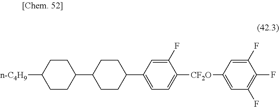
C1(C2CCC(C3=CC=C([CF2O]C4=CC(F)=C(F)C(F)=C4)C(F)=C3)CC2)CCC([n-C4H9])CC1
